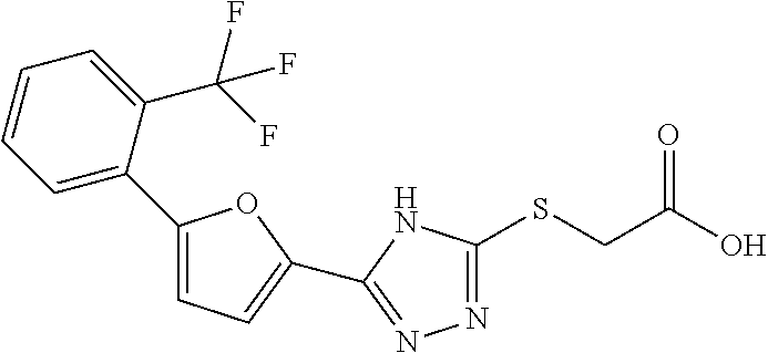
C1(C2=CC=CC=C2C(F)(F)F)=CC=C(C2=NN=C(SCC(=O)O)N2)O1
